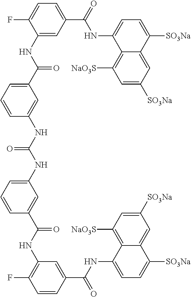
C1(NC(C2=CC=CC(NC(NC3=CC=CC(C(NC4=C(F)C=CC(C(NC5=CC=C([SO3Na])C6=CC([SO3Na])=CC([NaO3S])=C56)=O)=C4)=O)=C3)=O)=C2)=O)=CC(C(=O)NC2=CC=C([SO3Na])C3=CC([SO3Na])=CC([NaO3S])=C23)=CC=C1F
